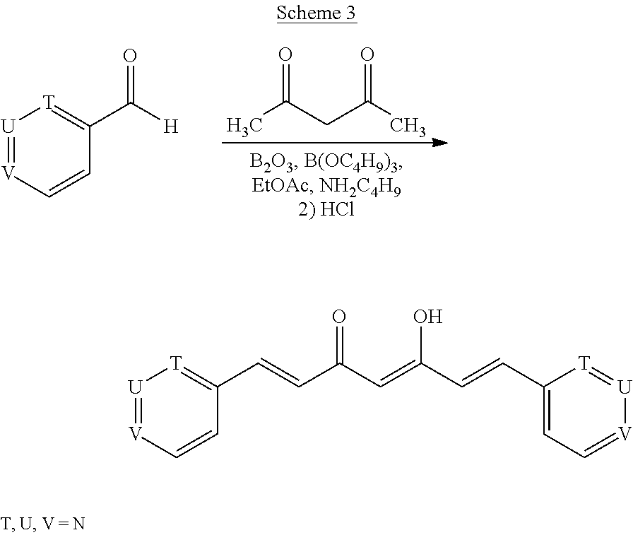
[U]1=[V]C=CC(C([H])=O)=[T]1.CC(CC(C)=O)=O.[U]1=[V]C=CC(C=CC(C=C(C=CC2=CC=[V][U]=[T]2)O)=O)=[T]1
